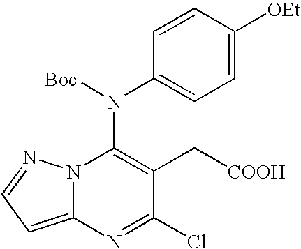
C12=CC=NN1C(N(C1=CC=C([OEt])C=C1)[Boc])=C(C[COOH])C(Cl)=N2
